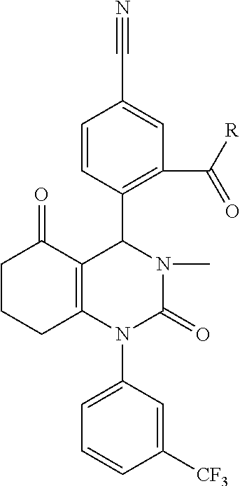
C1([CF3])=CC(N2C(=O)N(C)C(C3=C(C([R])=O)C=C(C#N)C=C3)C3=C2CCCC3=O)=CC=C1
